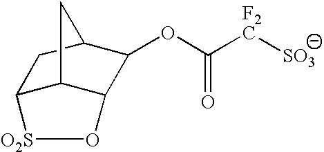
O(C([F2C][SO3])=O)C1C2C3C(CC1C3)[O2S]O2
